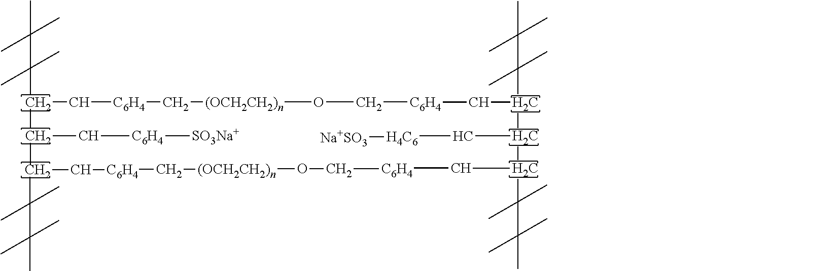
CC(C)(C)C(C)(C)C(C(C[C6H4][SO3Na+])C)C[C6H4]C[(OCH2CH2)n]OC[C6H4]CC(C(C(C[C6H4]CO[(OCH2CH2)n]C[C6H4]CCC(C)(C)C(C)(C)C)C(C)(C)C(C)(C)C)C[H4C6][Na+SO3])C(C)(C)C(C)(C)C
